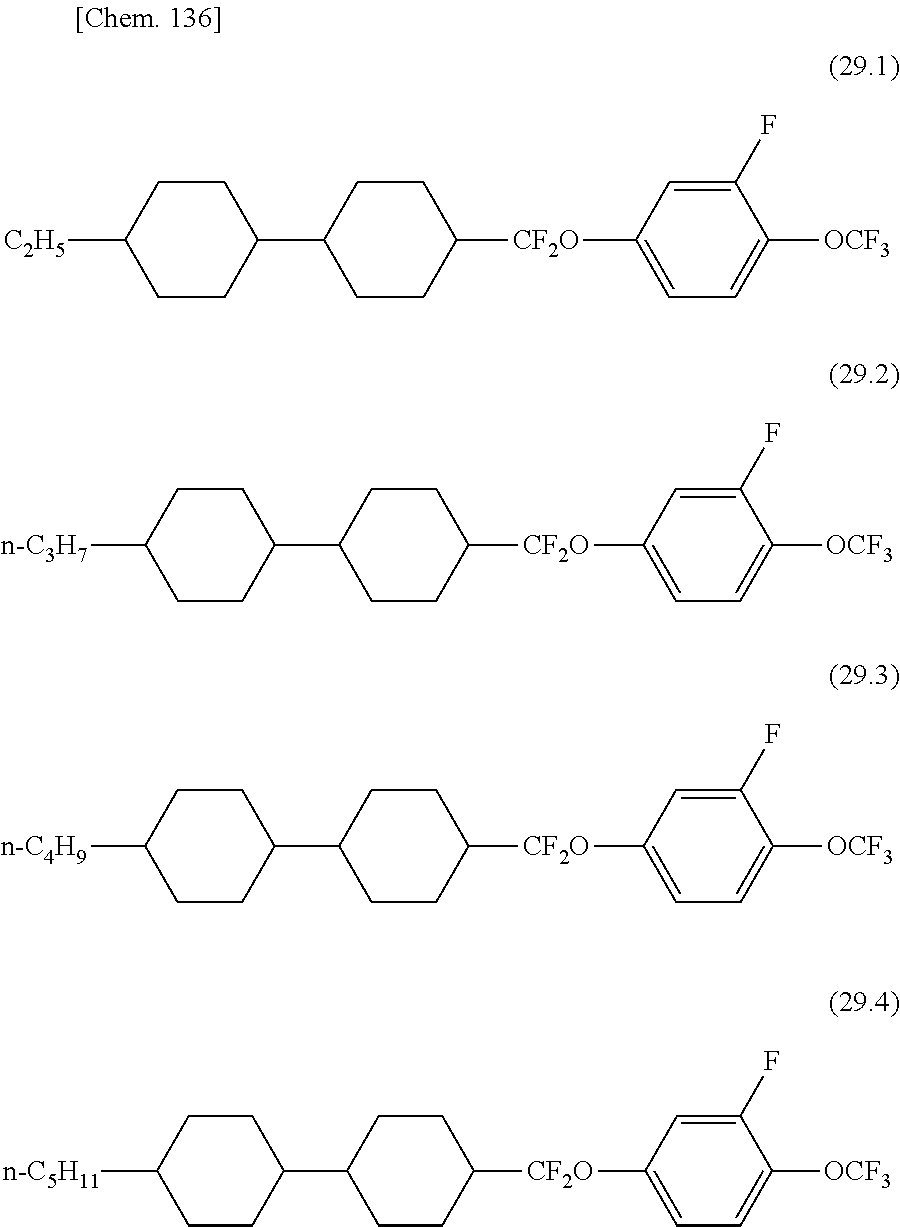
[C2H5]C1CCC(C2CCC([CF2O]C3=CC=C([OCF3])C(F)=C3)CC2)CC1.[n-C3H7]C1CCC(C2CCC([CF2O]C3=CC=C([OCF3])C(F)=C3)CC2)CC1.[n-C4H9]C1CCC(C2CCC([CF2O]C3=CC=C([OCF3])C(F)=C3)CC2)CC1.[n-C5H11]C1CCC(C2CCC([CF2O]C3=CC=C([OCF3])C(F)=C3)CC2)CC1
